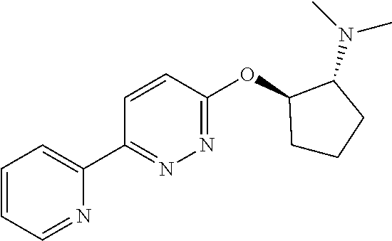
C1=CC=NC(C2=NN=C(OC3CCCC3N(C)C)C=C2)=C1
